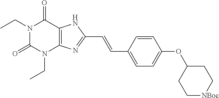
N1(CC)C(=O)N(CC)C2=C(C1=O)NC(C=CC1=CC=C(OC3CC[NBoc]CC3)C=C1)=N2
